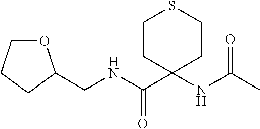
O1CCCC1CNC(C1(NC(C)=O)CCSCC1)=O
